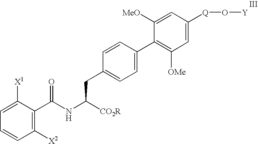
C1=CC=C([X1])C(C(NC([CO2R])CC2=CC=C(C3=C([OMe])C=C([Q]O[Y])C=C3[MeO])C=C2)=O)=C1[X2]
